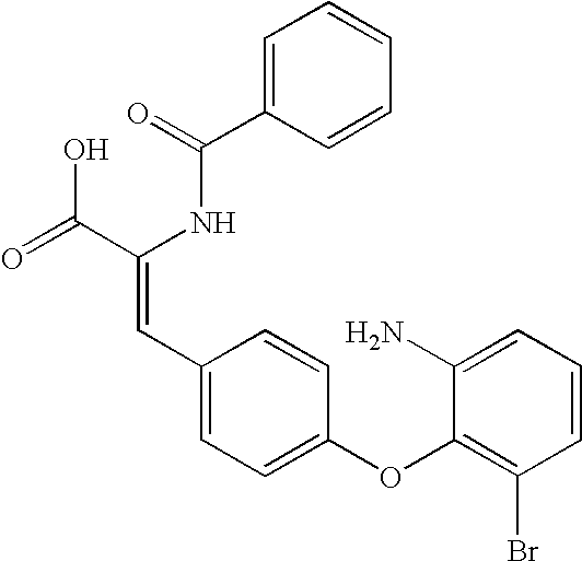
C1=C(C(=O)NC(C(=O)O)=CC2=CC=C(OC3=C(Br)C=CC=C3N)C=C2)C=CC=C1
